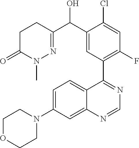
C12=CC(N3CCOCC3)=CC=C1C(C1=C(F)C=C(Cl)C(C(C3=NN(C)C(=O)CC3)O)=C1)=NC=N2
